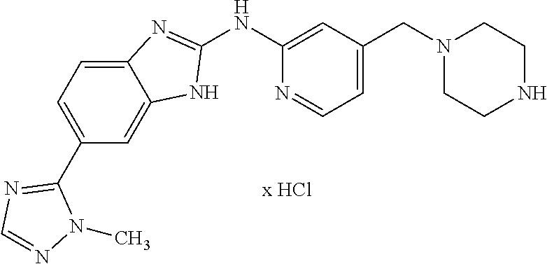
C1(NC2=CC(CN3CCNCC3)=CC=N2)=NC2=CC=C(C3=NC=NN3C)C=C2N1
